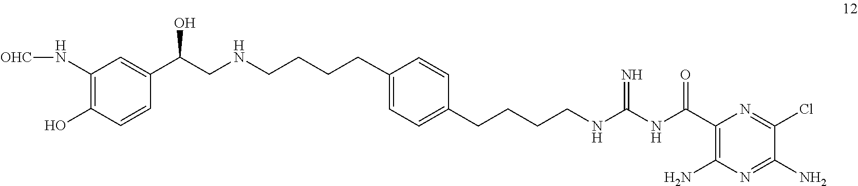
C1(C(CNCCCCC2=CC=C(CCCCNC(NC(C3=C(N)N=C(N)C(Cl)=N3)=O)=N)C=C2)O)=CC(N[OHC])=C(O)C=C1
